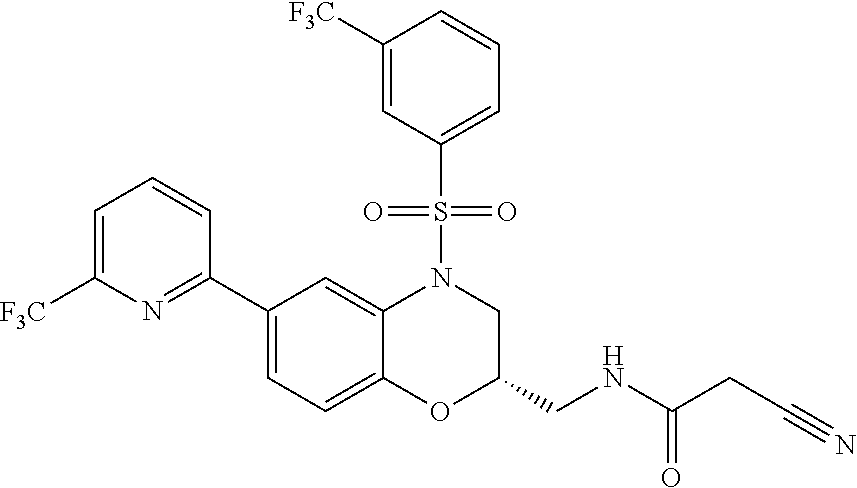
C1=C([F3C])N=C(C2=CC=C3C(=C2)N(S(C2=CC=CC([F3C])=C2)(=O)=O)CC(CNC(=O)CC#N)O3)C=C1
